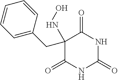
C1=CC=C(CC2(NO)C(=O)NC(=O)NC2=O)C=C1
